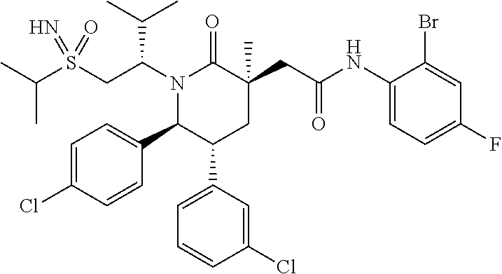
C(C)(C)S(CC(N1C(=O)C(CC(NC2=CC=C(F)C=C2Br)=O)(C)CC(C2=CC=CC(Cl)=C2)C1C1=CC=C(Cl)C=C1)C(C)C)(=N)=O
